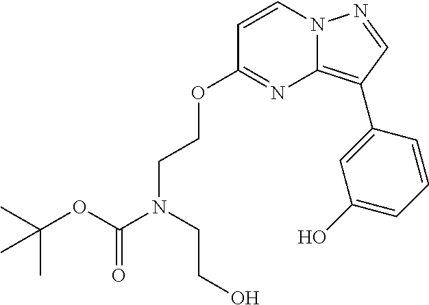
C1=CN2C(=C(C3=CC(O)=CC=C3)C=N2)N=C1OCCN(CCO)C(OC(C)(C)C)=O
